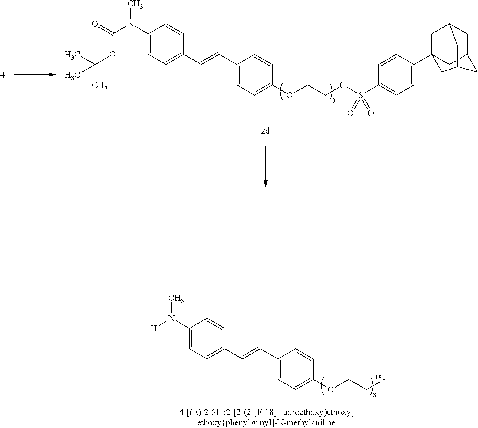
C1(N(C)[H])=CC=C(C=CC2=CC=C(OCC[18F])C=C2)C=C1.C1(N(C(=O)OC(C)(C)C)C)=CC=C(C=CC2=CC=C(OCCOS(C3=CC=C(C45CC6CC(C4)CC(C5)C6)C=C3)(=O)=O)C=C2)C=C1
